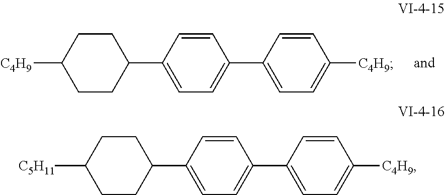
C1CC([C4H9])CCC1C1=CC=C(C2=CC=C([C4H9])C=C2)C=C1.C1CC([C5H11])CCC1C1=CC=C(C2=CC=C([C4H9])C=C2)C=C1
